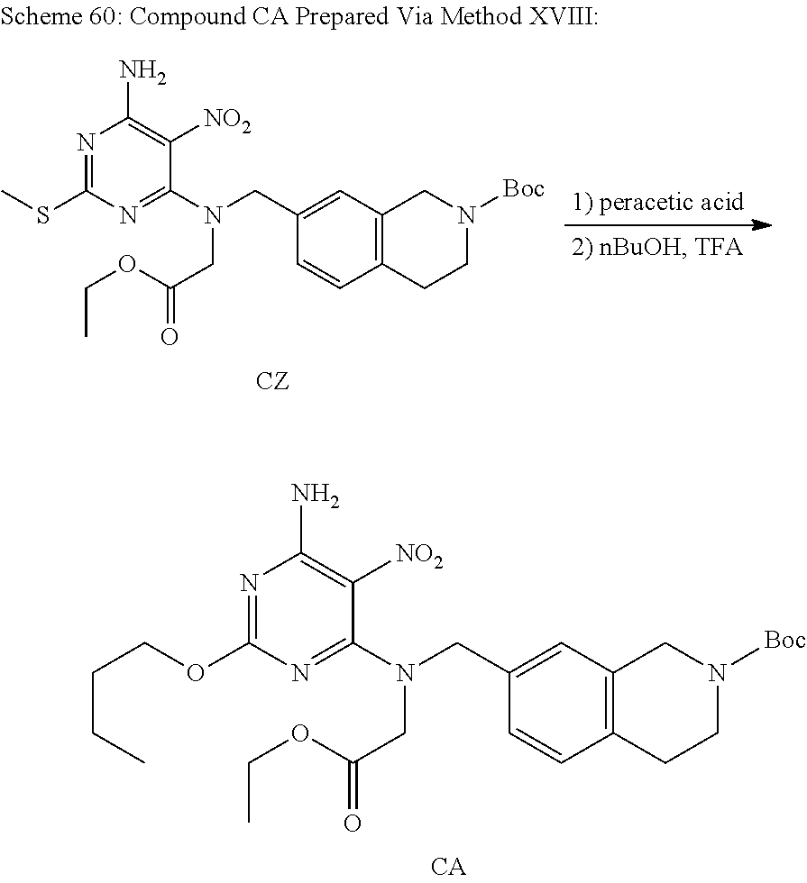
N1=C(OCCCC)N=C(N(CC2=CC3=C(C=C2)CCN([Boc])C3)CC(OCC)=O)C([NO2])=C1N.N1=C(SC)N=C(N(CC2=CC3=C(C=C2)CCN([Boc])C3)CC(OCC)=O)C([NO2])=C1N
